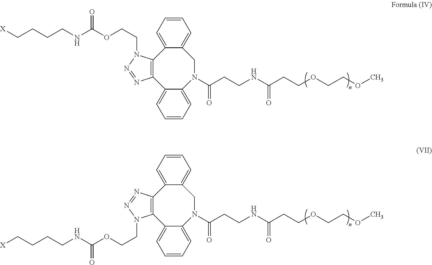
C12=CC=CC=C1CN(C(CCNC(CCOCCOC)=O)=O)C1=CC=CC=C1C1=C2N(CCOC(NCCCC[X])=O)N=N1.C12=CC=CC=C1CN(C(CCNC(CCOCCOC)=O)=O)C1=CC=CC=C1C1=C2N=NN1CCOC(NCCCC[X])=O
